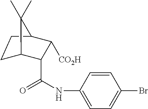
C1C2C(C(=O)NC3=CC=C(Br)C=C3)C([CO2H])C(C1)C2(C)C
